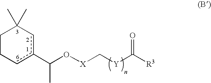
C1Ccc(C(O[X]C[Y]C([R3])=O)C)cC1(C)C
